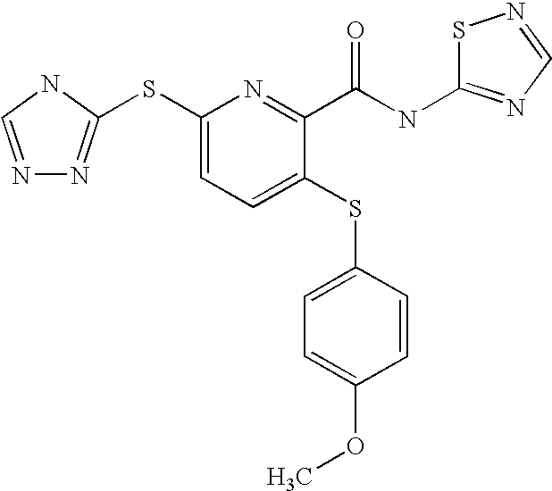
C1(SC2=NN=CN2)=CC=C(SC2=CC=C(OC)C=C2)C(C(=O)NC2=NC=NS2)=N1
